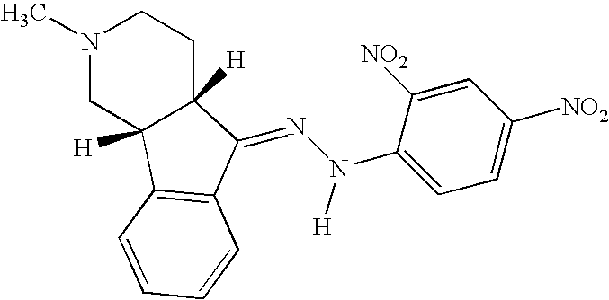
N1(C)CC2([H])C([H])(CC1)C(=NN(C1=CC=C([NO2])C=C1[NO2])[H])C1=C2C=CC=C1
